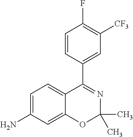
C1=CC(C2=NC(C)(C)OC3=CC(N)=CC=C23)=CC([CF3])=C1F
